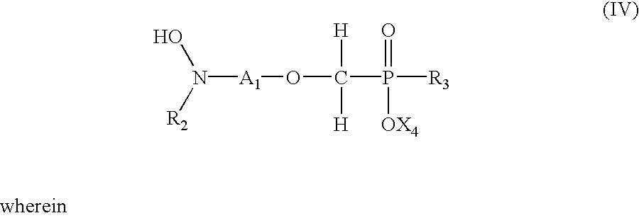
N([A1]OC(P([R3])(=O)[OX4])([H])[H])(O)[R2]
